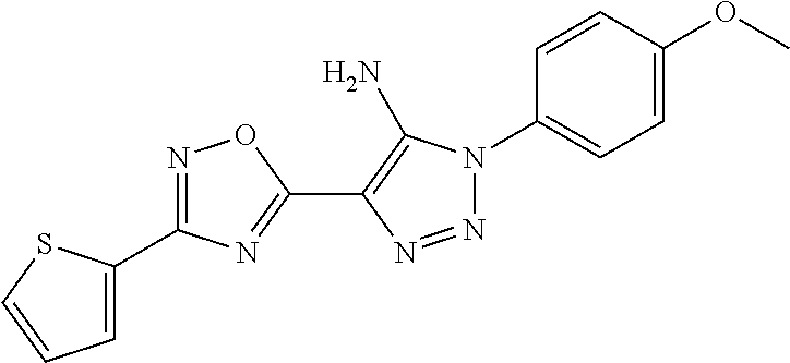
C1(C2=NOC(C3=C(N)N(C4=CC=C(OC)C=C4)N=N3)=N2)=CC=CS1
